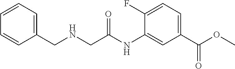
C1=CC=C(CNCC(NC2=CC(C(OC)=O)=CC=C2F)=O)C=C1
